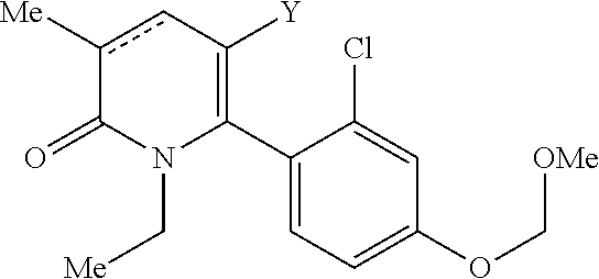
C1(C2=C([Y])cc([Me])C(=O)N2C[Me])=CC=C(OC[OMe])C=C1Cl
